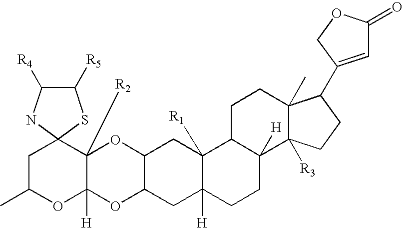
C1C(C)OC2([H])C([R2])(OC3C(O2)CC2([H])C([R1])(C3)C3C([H])(CC2)C2([R3])C(C)(CC3)C(C3=CC(=O)OC3)CC2)C12NC([R4])C([R5])S2
